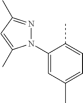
C1(N2N=C(C)C=C2C)=CC(C)=CC=C1C
